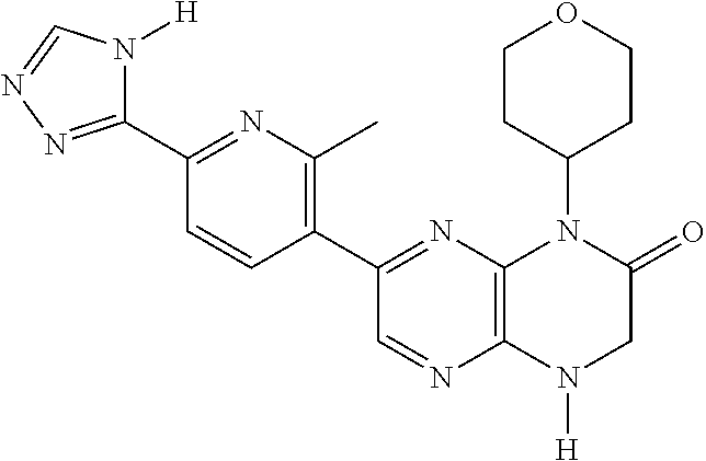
C12=C(N([H])CC(=O)N1C1CCOCC1)N=CC(C1=C(C)N=C(C3=NN=CN3[H])C=C1)=N2
